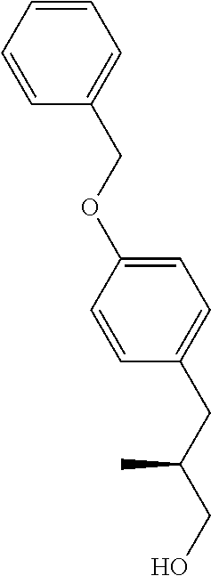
C1=C(OCC2=CC=CC=C2)C=CC(CC(CO)C)=C1
